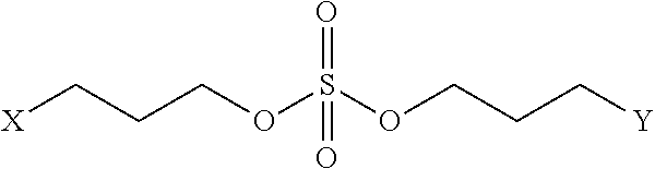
[X]CCCOS(OCCC[Y])(=O)=O
